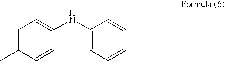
C1=C(C)C=CC(NC2=CC=CC=C2)=C1
